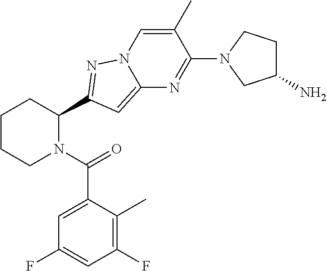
C1CCN(C(=O)C2=CC(F)=CC(F)=C2C)C(C2=NN3C(=C2)N=C(N2CC(N)CC2)C(C)=C3)C1
